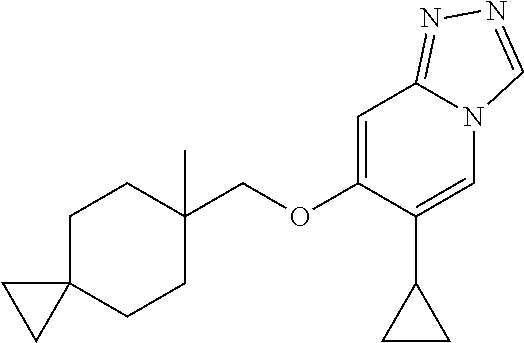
C1C2(CCC(C)(COC3=CC4=NN=CN4C=C3C3CC3)C1)CC2
